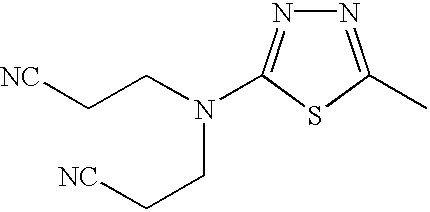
N1=C(C)SC(N(CC[NC])CC[NC])=N1
